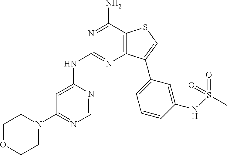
N1=C(N)C2=C(N=C1NC1=CC(N3CCOCC3)=NC=N1)C(C1=CC=CC(NS(=O)(=O)C)=C1)=CS2
